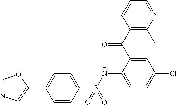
C1=CC(S(NC2=CC=C(Cl)C=C2C(C2=C(C)N=CC=C2)=O)(=O)=O)=CC=C1C1=CN=CO1
